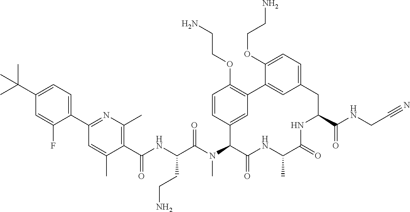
C(C1=CC=C(C2=NC(C)=C(C(NC(C(N(C3C(=O)NC(C)C(=O)NC(C(NCC#N)=O)CC4=CC=C(OCCN)C(=C4)C4=C(OCCN)C=CC3=C4)C)=O)CCN)=O)C(C)=C2)C(F)=C1)(C)(C)C
